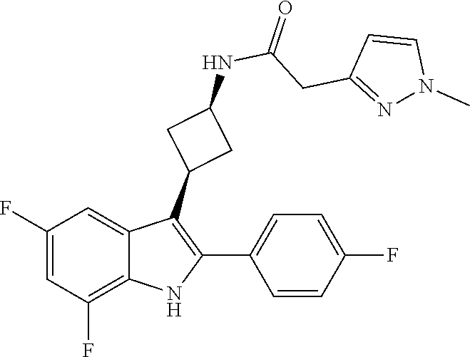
C1(CC(NC2CC(C3=C(C4=CC=C(F)C=C4)NC4=C(F)C=C(F)C=C34)C2)=O)=NN(C)C=C1
